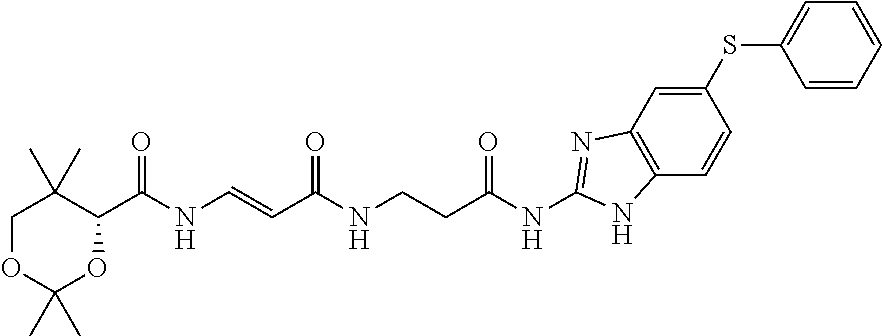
C1(C)(C)OCC(C)(C)C(C(=O)NC=CC(=O)NCCC(=O)NC2=NC3=C(N2)C=CC(SC2=CC=CC=C2)=C3)O1
